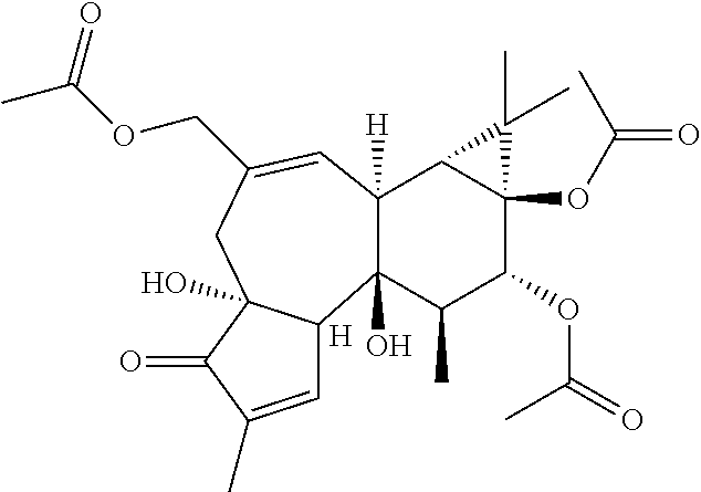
C1=C(C)C(=O)C2(O)C1C1(O)C([H])(C3C(OC(=O)C)(C(OC(=O)C)C1C)C3(C)C)C=C(COC(C)=O)C2.[H]
